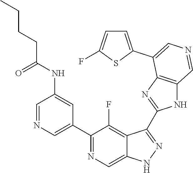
C1(C2=CN=CC(NC(=O)CCCC)=C2)=NC=C2C(=C1F)C(C1=NC3=C(N1)C=NC=C3C1=CC=C(F)S1)=NN2
